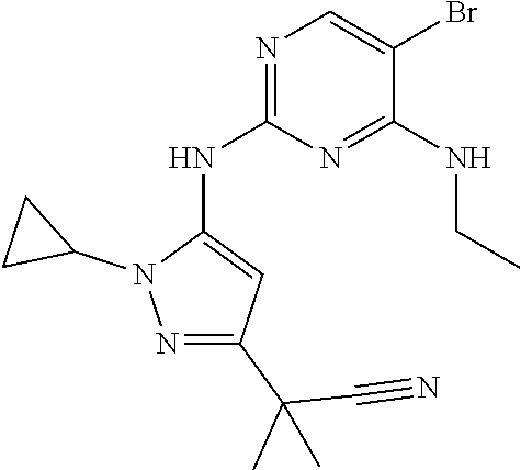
N1=C(NC2=CC(C(C)(C#N)C)=NN2C2CC2)N=C(NCC)C(Br)=C1
